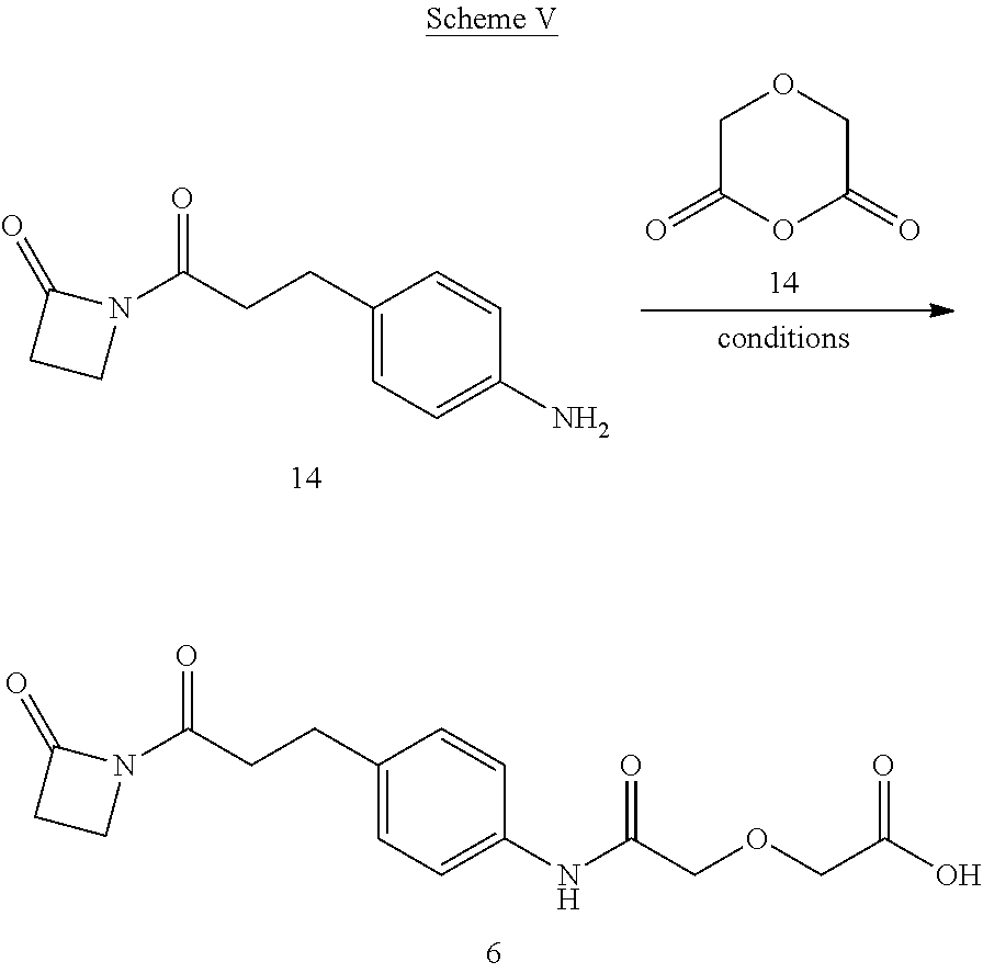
N1(C(CCC2=CC=C(N)C=C2)=O)C(=O)CC1.C1C(=O)OC(=O)CO1.C(C(N1C(=O)CC1)=O)CC1=CC=C(NC(COCC(O)=O)=O)C=C1
